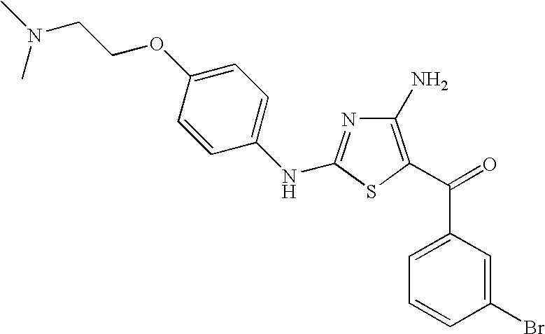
C1(N)=C(C(=O)C2=CC=CC(Br)=C2)SC(NC2=CC=C(OCCN(C)C)C=C2)=N1
